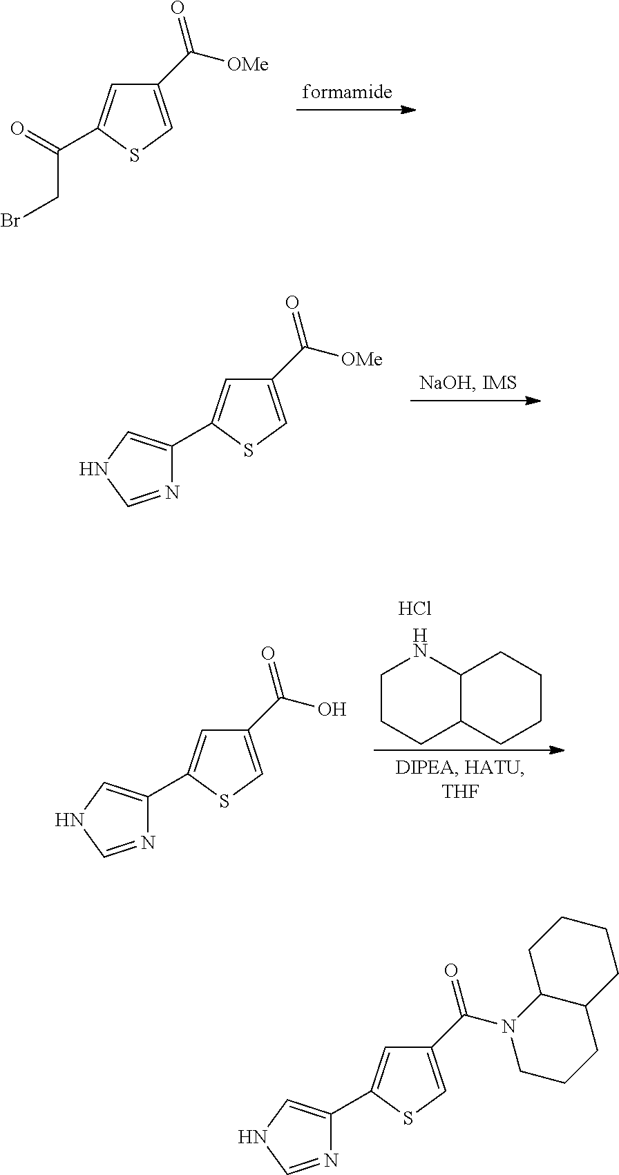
C1(C([OMe])=O)=CSC(C(=O)CBr)=C1.C1(C([OMe])=O)=CSC(C2=CNC=N2)=C1.C1CCC2C(N1)CCCC2.Cl.C1(C(O)=O)=CSC(C2=CNC=N2)=C1.C1(C(N2CCCC3C2CCCC3)=O)=CSC(C2=CNC=N2)=C1
